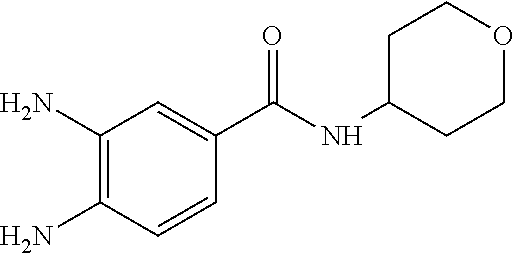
O=C(C1=CC(N)=C(N)C=C1)NC1CCOCC1
